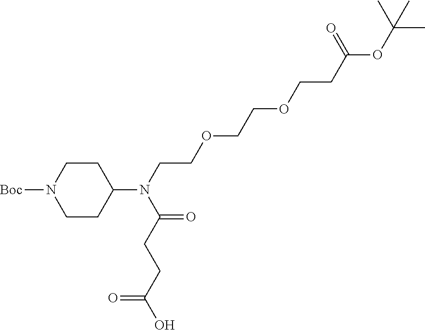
C1CN([Boc])CCC1N(CCOCCOCCC(OC(C)(C)C)=O)C(CCC(O)=O)=O
